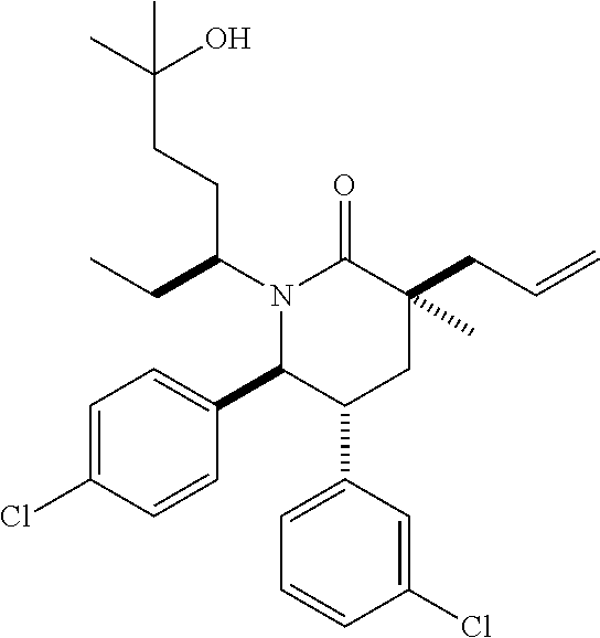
N1(C(CCC(C)(O)C)CC)C(C2=CC=C(Cl)C=C2)C(C2=CC=CC(Cl)=C2)CC(CC=C)(C)C1=O
